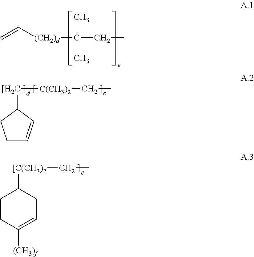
C1C=CC([[H2C][C(CH3)2]CC)C1.C=C[(CH2)d]C(CC)(C)C.C1CC([(CH3)f])=CCC1[[C(CH3)2]CC
